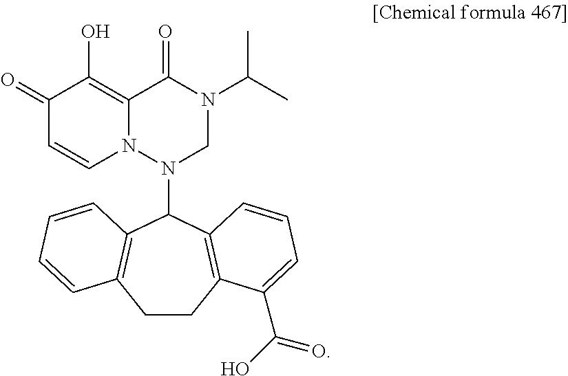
C1(=O)C=CN2C(=C1O)C(=O)N(C(C)C)CN2C1C2=C(CCC3=C1C=CC=C3C(O)=O)C=CC=C2
